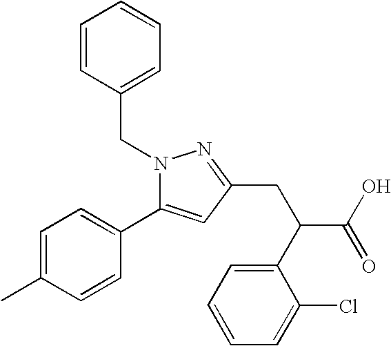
C(N1C(C2=CC=C(C)C=C2)=CC(CC(C2=CC=CC=C2Cl)C(O)=O)=N1)C1=CC=CC=C1
